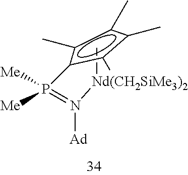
C[Nd(CH2SiMe3)2]N(=P(c1c(C)c(C)c(C)c1C)([Me])[Me])[Ad]
